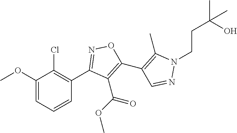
C1=CC=C(OC)C(Cl)=C1C1=NOC(C2=C(C)N(CCC(C)(O)C)N=C2)=C1C(=O)OC
